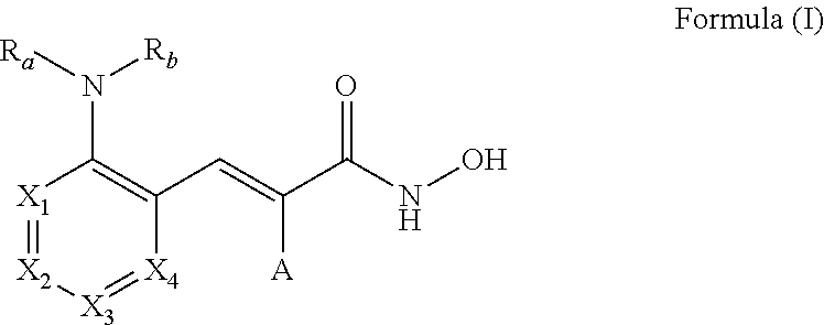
[X1]1=[X2][X3]=[X4]C(C=C(C(NO)=O)[A])=C1N([Ra])[Rb]
